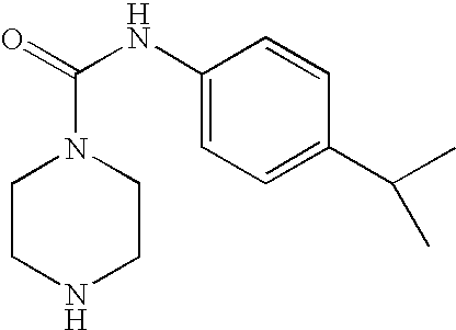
C(N1CCNCC1)(NC1=CC=C(C(C)C)C=C1)=O
